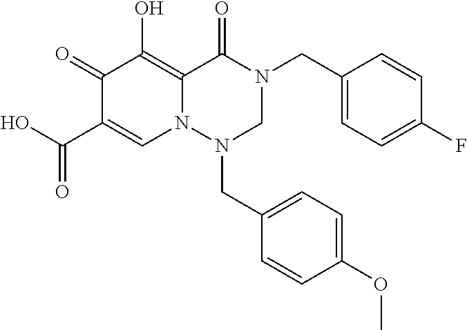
C1(CN2C(=O)C3=C(O)C(=O)C(C(O)=O)=CN3N(CC3=CC=C(OC)C=C3)C2)=CC=C(F)C=C1
